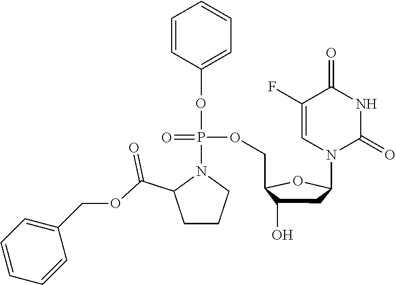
C1=CC(OP(N2C(C(OCC3=CC=CC=C3)=O)CCC2)(OCC2C(O)CC(N3C(=O)NC(=O)C(F)=C3)O2)=O)=CC=C1
